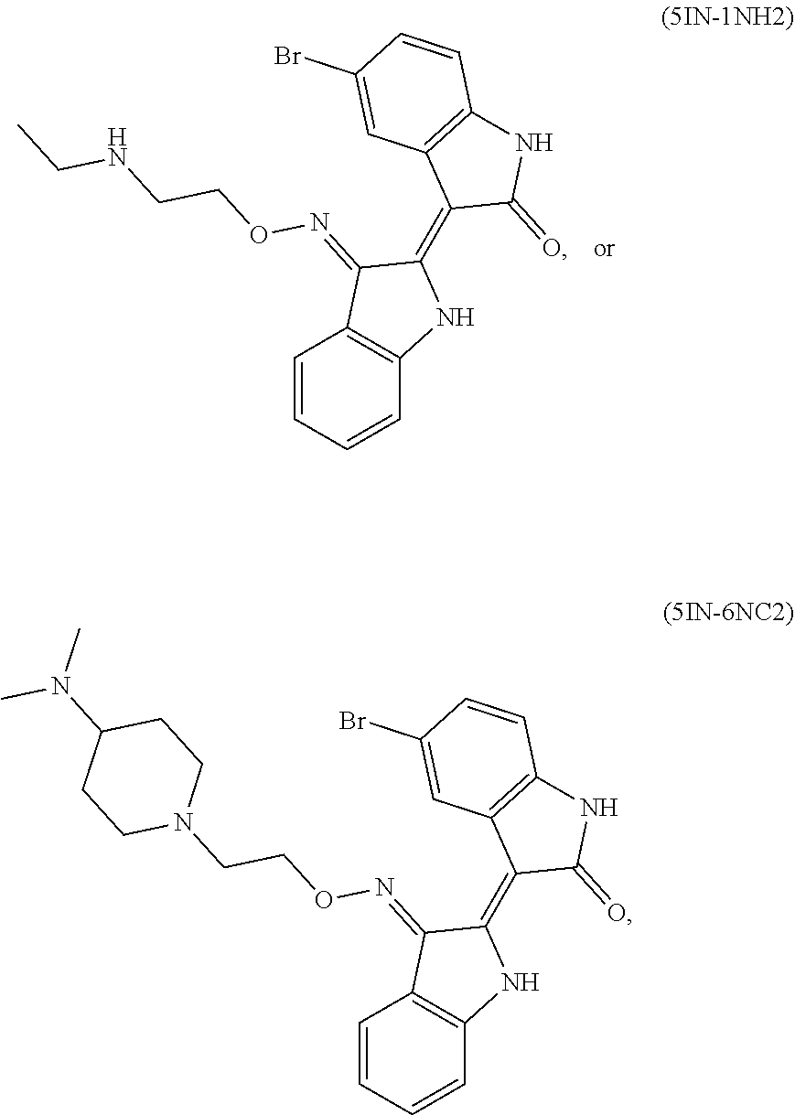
C1=CC=CC2=C1C(=NOCCN1CCC(N(C)C)CC1)C(=C1C(=O)NC3=C1C=C(Br)C=C3)N2.C1=CC=CC2=C1C(=NOCCNCC)C(=C1C(=O)NC3=C1C=C(Br)C=C3)N2
